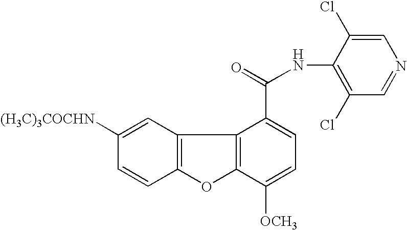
C12=C(C=C([(H3C)3COCHN])C=C1)C1=C(O2)C([OCH3])=CC=C1C(=O)NC1=C(Cl)C=NC=C1Cl
